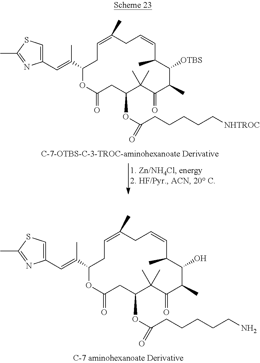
C1(C=C(C)C2OC(=O)CC(OC(CCCCC[NHTROC])=O)C(C)(C)C(=O)C(C)C([OTBS])C(C)C=CCC(C)=CC2)=CSC(C)=N1.C1(C=C(C)C2OC(=O)CC(OC(CCCCCN)=O)C(C)(C)C(=O)C(C)C(O)C(C)C=CCC(C)=CC2)=CSC(C)=N1
